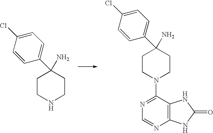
C1CNCCC1(N)C1=CC=C(Cl)C=C1.C1CN(C2=NC=NC3=C2NC(=O)N3)CCC1(N)C1=CC=C(Cl)C=C1
